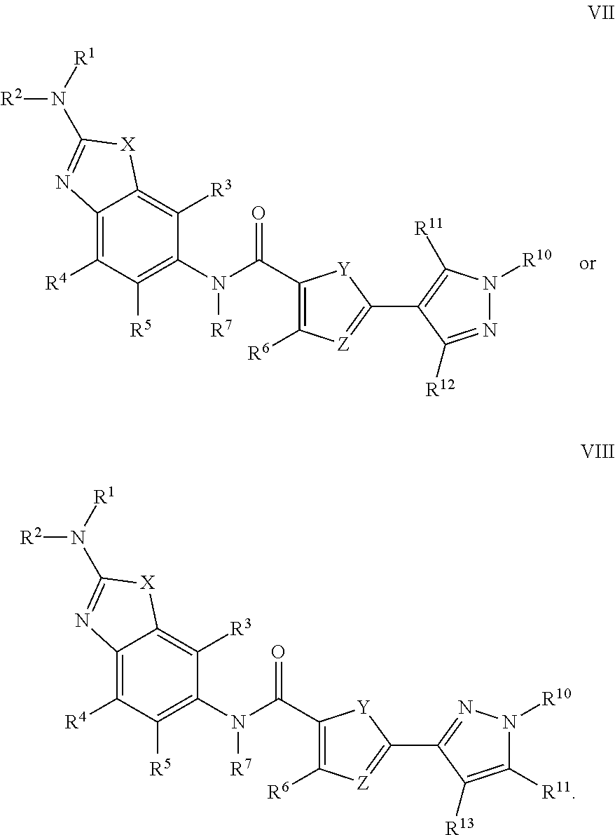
C12=C([R4])C([R5])=C(N(C(C3=C([R6])[Z]=C(C4=NN([R10])C([R11])=C4[R13])[Y]3)=O)[R7])C([R3])=C1[X]C(N([R1])[R2])=N2.C12=C([R4])C([R5])=C(N(C(C3=C([R6])[Z]=C(C4=C([R11])N([R10])N=C4[R12])[Y]3)=O)[R7])C([R3])=C1[X]C(N([R1])[R2])=N2
